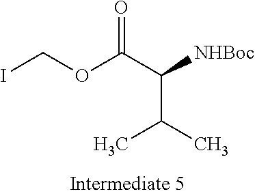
O=C(C([NHBoc])C(C)C)OCI
